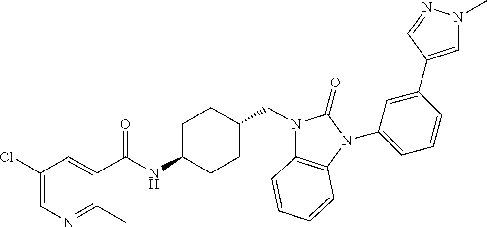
C1(Cl)=CN=C(C)C(C(NC2CCC(CN3C4=C(N(C5=CC=CC(C6=CN(C)N=C6)=C5)C3=O)C=CC=C4)CC2)=O)=C1
